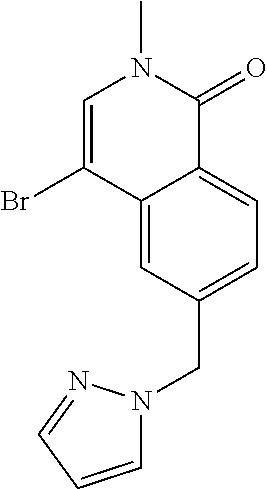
C1=C(Br)C2=CC(CN3C=CC=N3)=CC=C2C(=O)N1C
